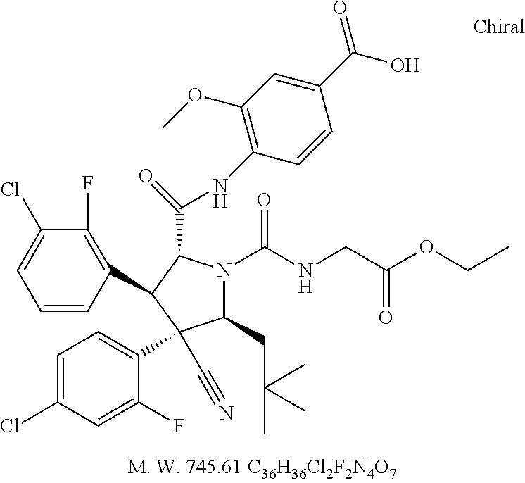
C1=CC(C2C(C(=O)NC3=C(OC)C=C(C(O)=O)C=C3)N(C(NCC(OCC)=O)=O)C(CC(C)(C)C)C2(C#N)C2=CC=C(Cl)C=C2F)=C(F)C(Cl)=C1
